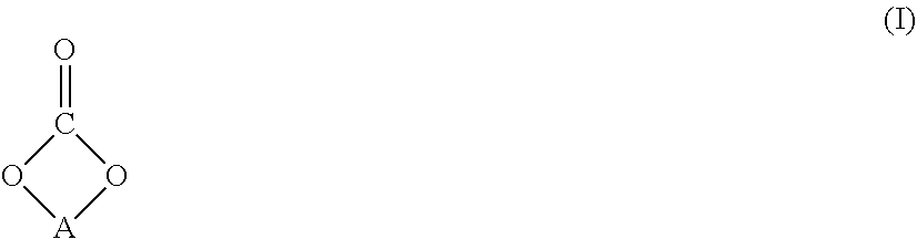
O1[A]OC1=O
